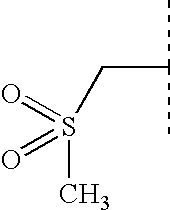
S(C)(CC(C)C)(=O)=O
